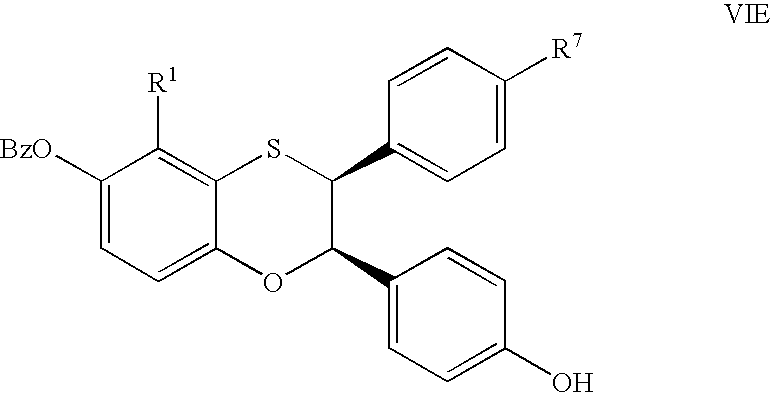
C1([BzO])=CC=C2C(=C1[R1])SC(C1=CC=C([R7])C=C1)C(C1=CC=C(O)C=C1)O2
